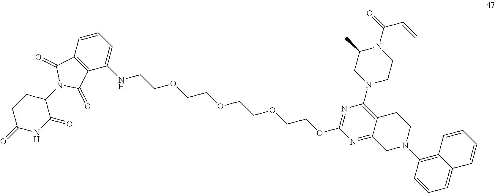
C1(N2C(=O)C3=C(C2=O)C=CC=C3NCCOCCOCCOCCOC2=NC(N3CCN(C(=O)C=C)C(C)C3)=C3C(=N2)CN(C2=C4C(=CC=C2)C=CC=C4)CC3)CCC(=O)NC1=O
